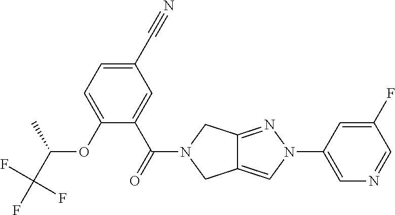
O(C1=CC=C(C#N)C=C1C(=O)N1CC2=CN(C3=CN=CC(F)=C3)N=C2C1)C(C(F)(F)F)C
